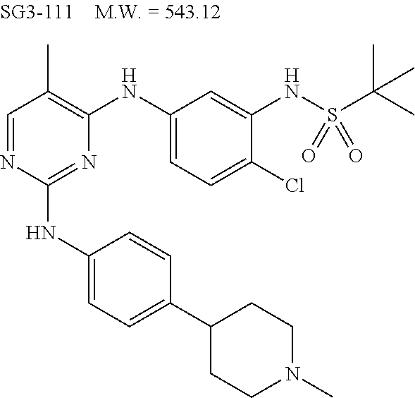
N1=C(NC2=CC=C(C3CCN(C)CC3)C=C2)N=CC(C)=C1NC1=CC=C(Cl)C(NS(C(C)(C)C)(=O)=O)=C1
